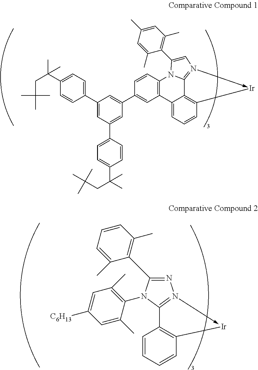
C(C(C)(C)C)C(C1=CC=C(C2=CC(C3=CC=C(C(C)(CC(C)(C)C)C)C=C3)=CC(C3=CC4=C(C=C3)N3C(C5=C(C)C=C(C)C=C5C)=CN5->[Ir]C6=C(C4=CC=C6)C=53)=C2)C=C1)(C)C.N1=C(C2=C(C)C=CC=C2C)N(C2=C(C)C=C([C6H13])C=C2C)C2=N1->[Ir]C1=C2C=CC=C1
